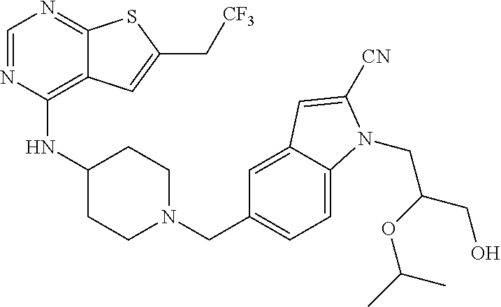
C1=NC(NC2CCN(CC3=CC=C4C(=C3)C=C([CN])N4CC(OC(C)C)CO)CC2)=C2C(=N1)SC(C[CF3])=C2
